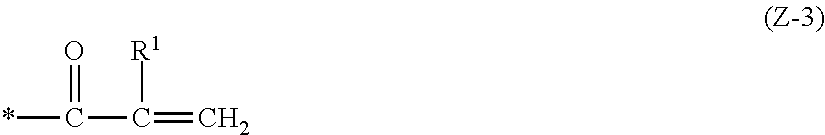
C(=C)(C(*)=O)[R1]
